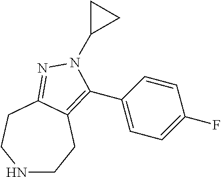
N1CCC2=C(C3=CC=C(F)C=C3)N(C3CC3)N=C2CC1
